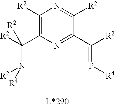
C1([R2])=C(C([R2])(N([R2])[R4])[R2])N=C(C([R2])=P[R4])C([R2])=N1
